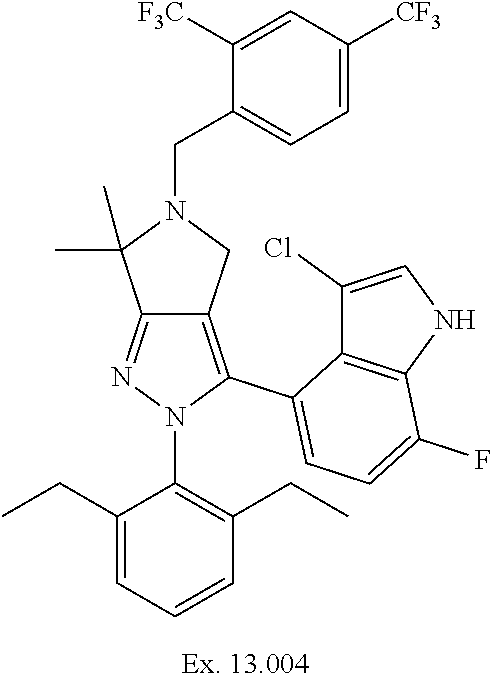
C12=NN(C3=C(CC)C=CC=C3CC)C(C3=CC=C(F)C4=C3C(Cl)=CN4)=C1CN(CC1=CC=C([CF3])C=C1[F3C])C2(C)C
